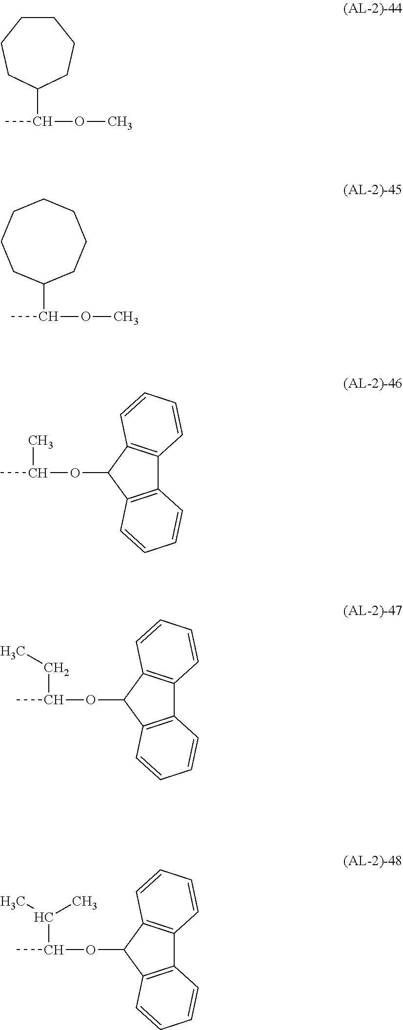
CC(OC)C1CCCCCC1.CC(OC)C1CCCCCCC1.CC(OC1C2=C(C3=C1C=CC=C3)C=CC=C2)C.CC(OC1C2=C(C3=C1C=CC=C3)C=CC=C2)CC.CC(OC1C2=C(C3=C1C=CC=C3)C=CC=C2)C(C)C
